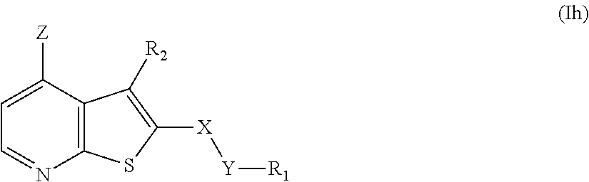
C12=C(C([Z])=CC=N1)C([R2])=C([X][Y][R1])S2
